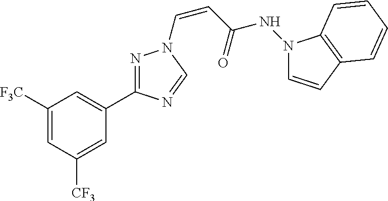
C1([F3C])=CC([CF3])=CC(C2=NN(C=CC(NN3C=CC4=C3C=CC=C4)=O)C=N2)=C1
